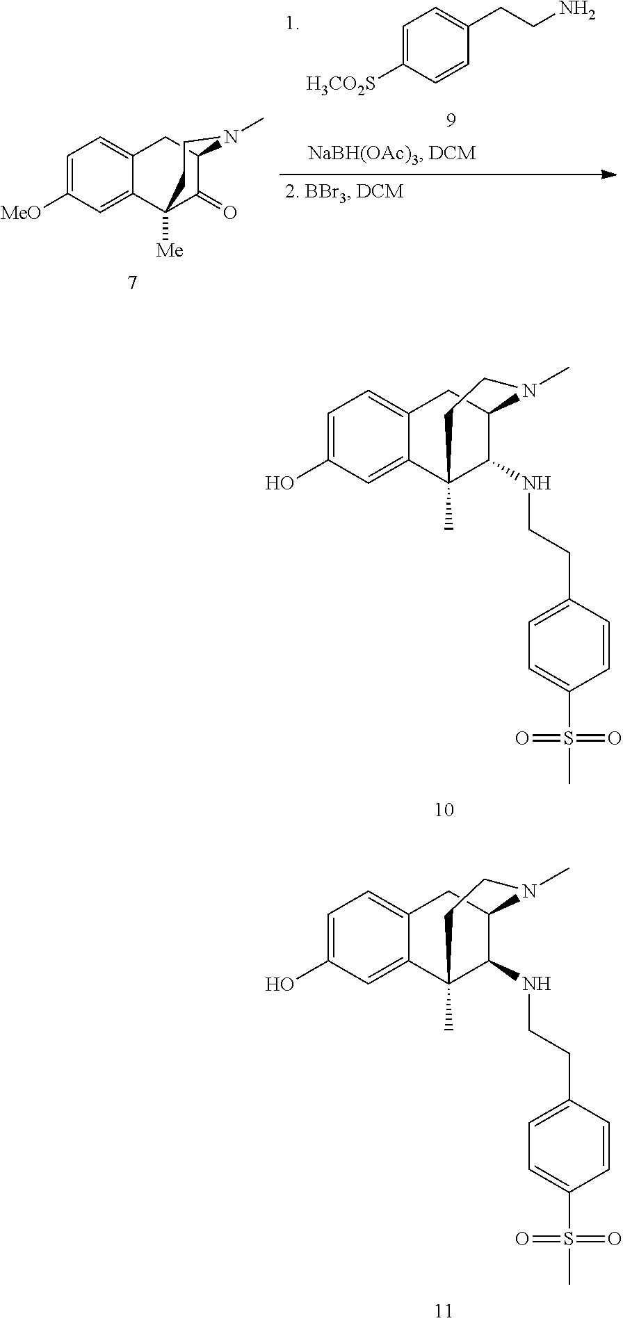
C1=C([H3CO2S])C=CC(CCN)=C1.C1=C([MeO])C=C2C(=C1)CC1C(=O)C2([Me])CCN1C.C1=C(O)C=C2C(=C1)CC1C(NCCC3=CC=C(S(C)(=O)=O)C=C3)C2(C)CCN1C.C1=C(O)C=C2C(=C1)CC1C(NCCC3=CC=C(S(C)(=O)=O)C=C3)C2(C)CCN1C
